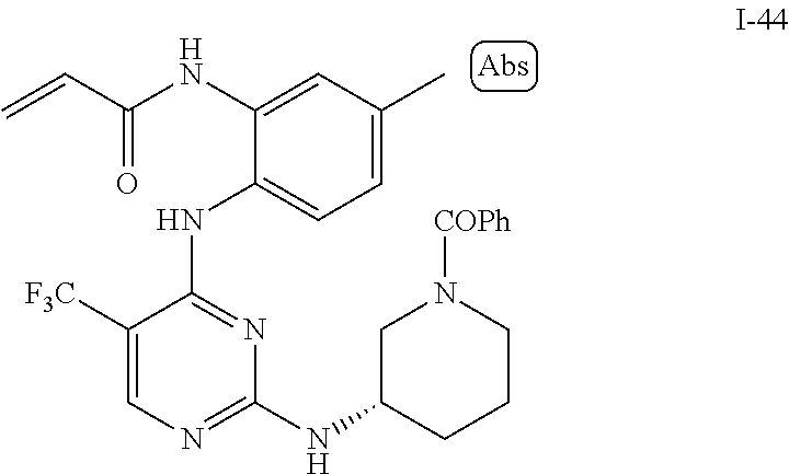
C=CC(=O)NC1=CC(C)=CC=C1NC1=NC(NC2CCCN([COPh])C2)=NC=C1[F3C]
